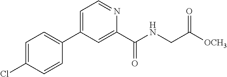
C1=C(Cl)C=CC(C2=CC=NC(C(NCC([OCH3])=O)=O)=C2)=C1
